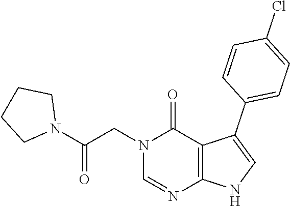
C1=NC2=C(C(=O)N1CC(N1CCCC1)=O)C(C1=CC=C(Cl)C=C1)=CN2
